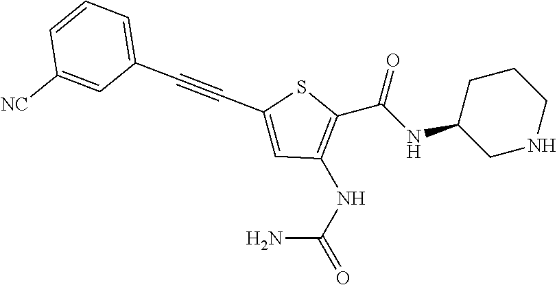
C(NC1CNCCC1)(=O)C1=C(NC(=O)N)C=C(C#CC2=CC=CC([NC])=C2)S1
